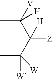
CC(C(C(C)([W])[W])([Z])[H])([V])[H]
